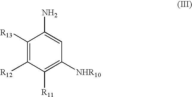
C1([R13])=C([R12])C([R11])=C([NHR10])C=C1N
